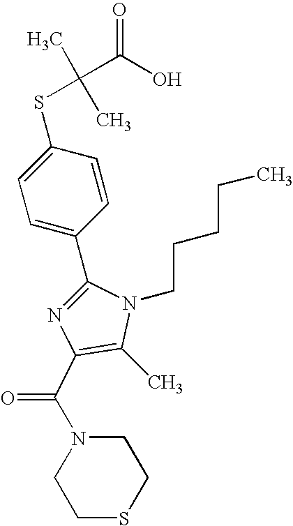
C1(C2=CC=C(SC(C)(C)C(O)=O)C=C2)=NC(C(N2CCSCC2)=O)=C(C)N1CCCCC
